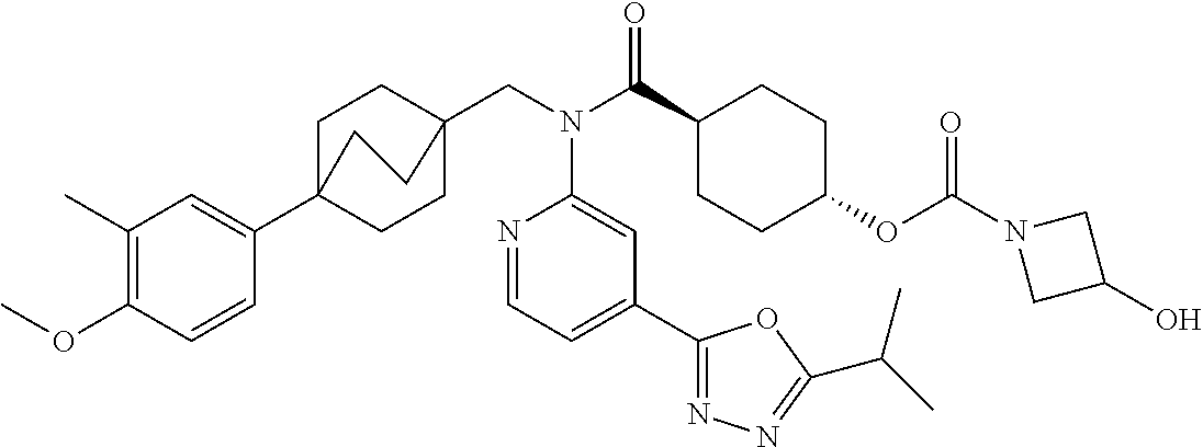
C1(C)=C(OC)C=CC(C23CCC(CN(C(C4CCC(OC(N5CC(O)C5)=O)CC4)=O)C4=CC(C5=NN=C(C(C)C)O5)=CC=N4)(CC2)CC3)=C1
